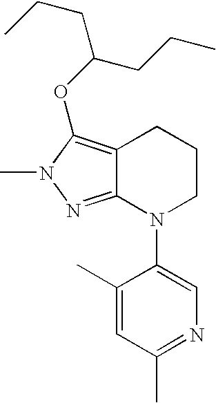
C12=NN(C)C(OC(CCC)CCC)=C1CCCN2C1=CN=C(C)C=C1C
